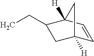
CCC1CC2([H])C=CC1([H])C2
